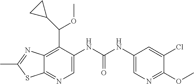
C12=C(C(C3CC3)OC)C(NC(NC3=CN=C(OC)C(Cl)=C3)=O)=CN=C1SC(C)=N2
